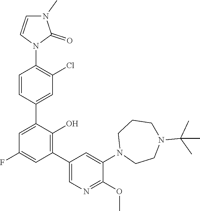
C1=CC(N2C(=O)N(C)C=C2)=C(Cl)C=C1C1=CC(F)=CC(C2=CN=C(OC)C(N3CCN(C(C)(C)C)CCC3)=C2)=C1O
